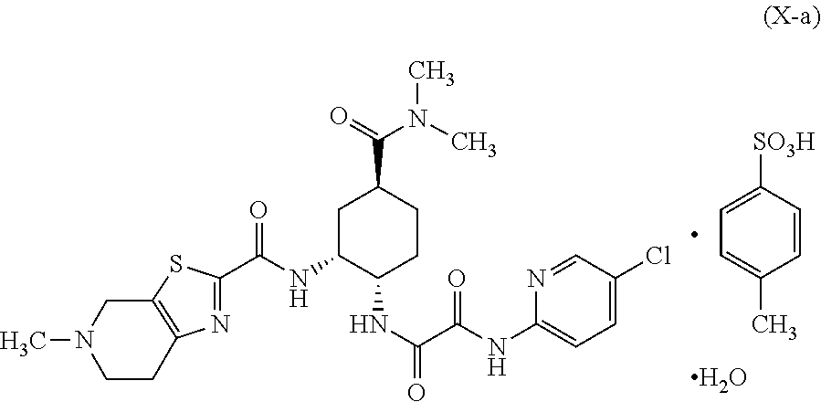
C1C(NC(C2=NC3=C(S2)CN(C)CC3)=O)C(NC(C(NC2=CC=C(Cl)C=N2)=O)=O)CCC1C(=O)N(C)C.C1=C(C)C=CC([SO3H])=C1.O
